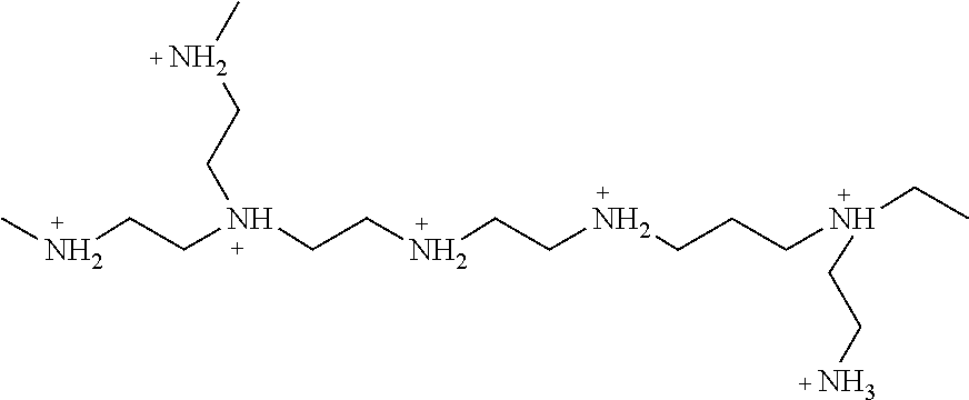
CNCCN(CCNCCNCCCN(CC)CCN)CCNC
